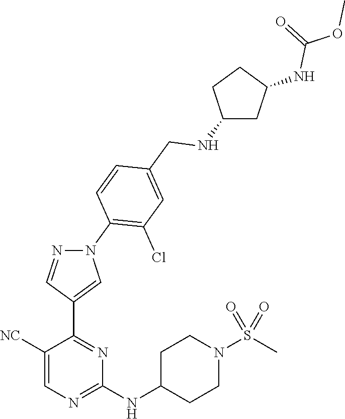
C1([NC])=CN=C(NC2CCN(S(C)(=O)=O)CC2)N=C1C1=CN(C2=C(Cl)C=C(CNC3CC(NC(OC)=O)CC3)C=C2)N=C1
